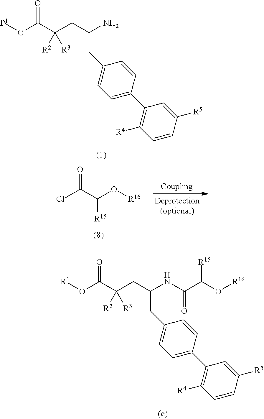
[P1]OC(C(CC(N)CC1=CC=C(C2=C([R4])C=CC([R5])=C2)C=C1)([R2])[R3])=O.ClC(C(O[R16])[R15])=O.[R1]OC(C(CC(NC(C(O[R16])[R15])=O)CC1=CC=C(C2=C([R4])C=CC([R5])=C2)C=C1)([R2])[R3])=O
